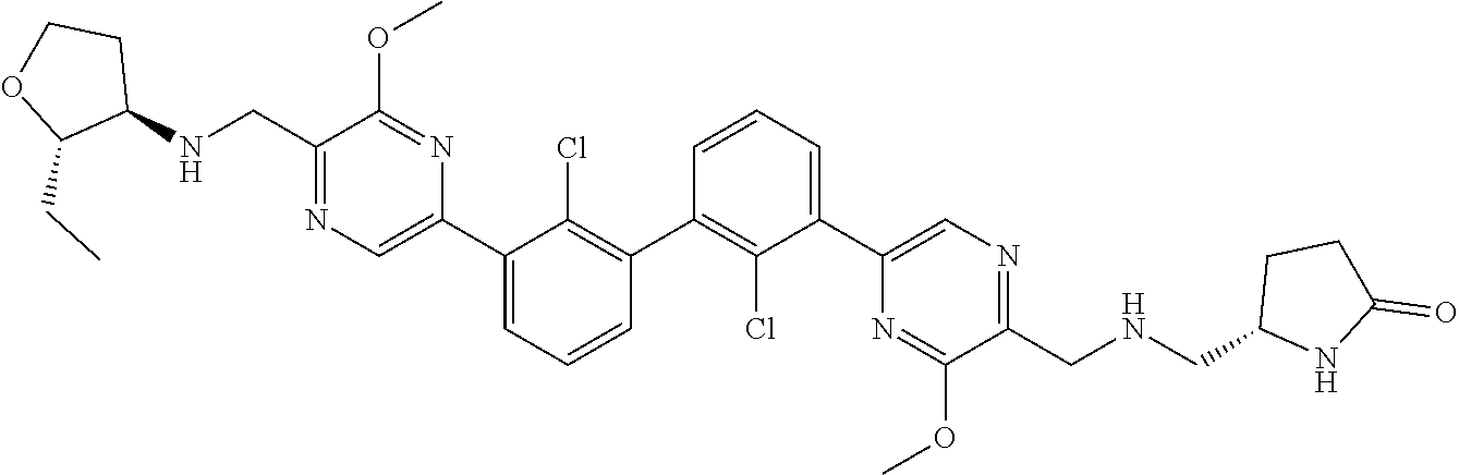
C1(C2=C(Cl)C(C3=CN=C(CNC4CCOC4CC)C(OC)=N3)=CC=C2)=C(Cl)C(C2=CN=C(CNCC3NC(=O)CC3)C(OC)=N2)=CC=C1
